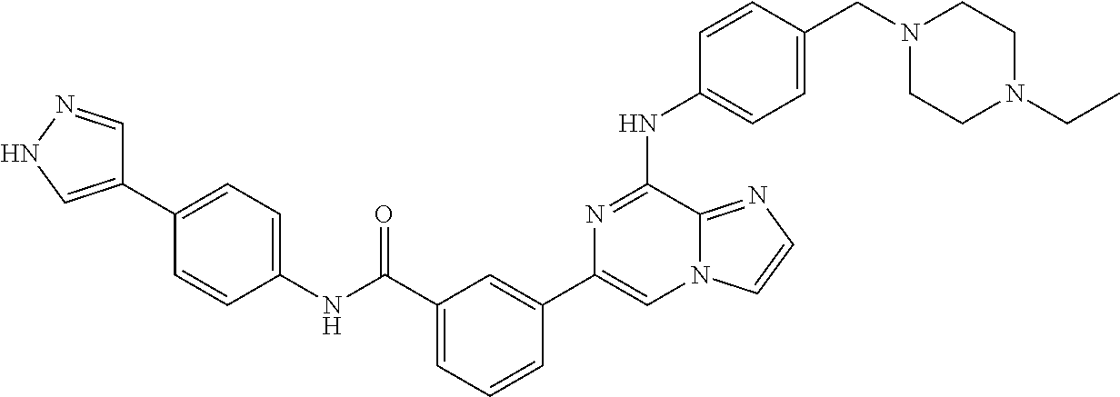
C1=CC(CN2CCN(CC)CC2)=CC=C1NC1=NC(C2=CC(C(NC3=CC=C(C4=CNN=C4)C=C3)=O)=CC=C2)=CN2C1=NC=C2
